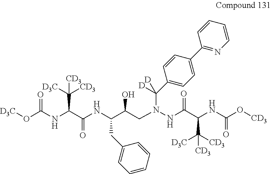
O(C(NC(C(NC(C(CN(NC(C(NC(O[CD3])=O)C([D3C])([CD3])[CD3])=O)C(C1=CC=C(C2=NC=CC=C2)C=C1)([D])[D])O)CC1=CC=CC=C1)=O)C([D3C])([CD3])[CD3])=O)[D3C]
